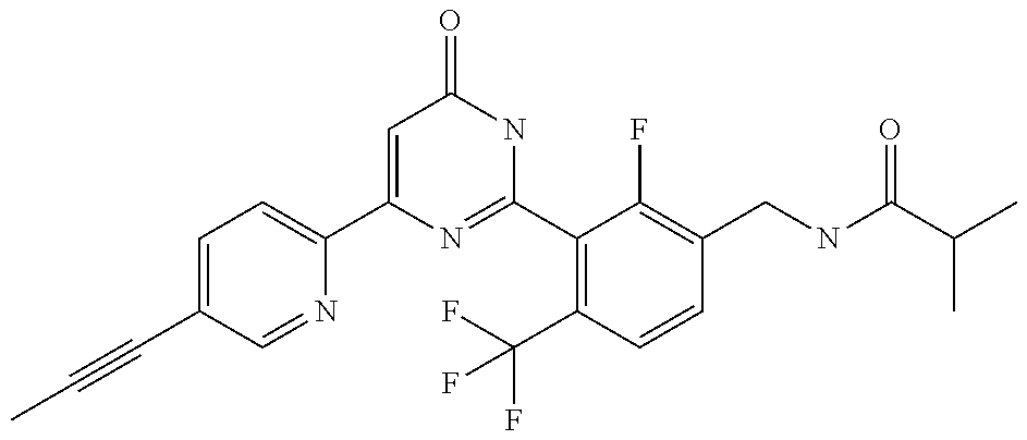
C1(C2=CC=C(C#CC)C=N2)=CC(=O)NC(C2=C(C(F)(F)F)C=CC(CNC(C(C)C)=O)=C2F)=N1
